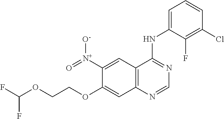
C12=C(N=CN=C1NC1=CC=CC(Cl)=C1F)C=C(OCCOC(F)F)C([N+](=O)[O-])=C2
